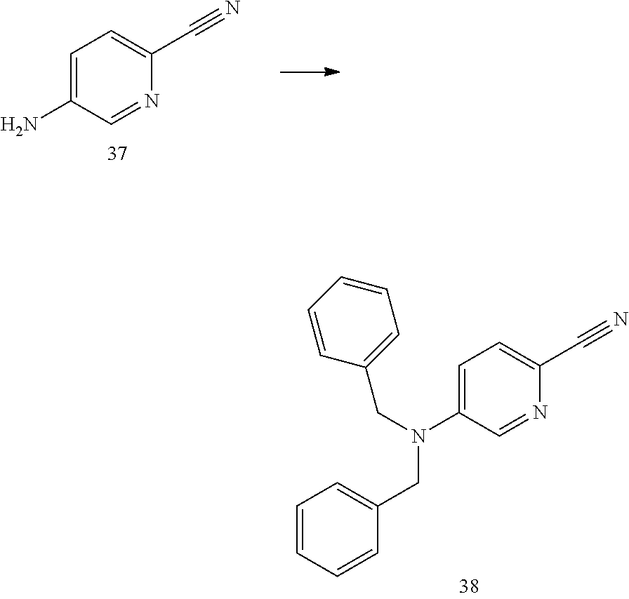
C1=C(N)C=NC(C#N)=C1.C1=C(N(CC2=CC=CC=C2)CC2=CC=CC=C2)C=NC(C#N)=C1
